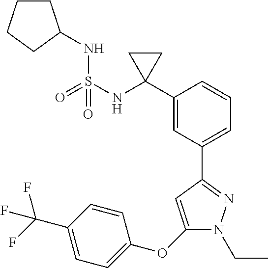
N1(CC)C(OC2=CC=C(C(F)(F)F)C=C2)=CC(C2=CC=CC(C3(NS(NC4CCCC4)(=O)=O)CC3)=C2)=N1
